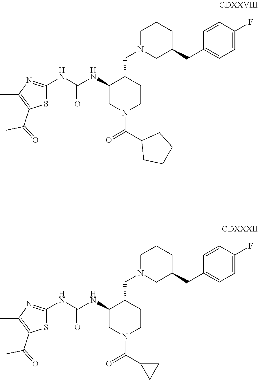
N(C(NC1CN(C(=O)C2CCCC2)CCC1CN1CC(CC2=CC=C(F)C=C2)CCC1)=O)C1=NC(C)=C(C(=O)C)S1.N(C(NC1CN(C(=O)C2CC2)CCC1CN1CC(CC2=CC=C(F)C=C2)CCC1)=O)C1=NC(C)=C(C(=O)C)S1
